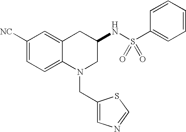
C1([NC])=CC=C2C(=C1)CC(NS(C1=CC=CC=C1)(=O)=O)CN2CC1=CN=CS1
